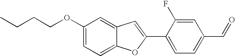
C1=C(OCCCC)C=C2C(=C1)OC(C1=CC=C(C=O)C=C1F)=C2
